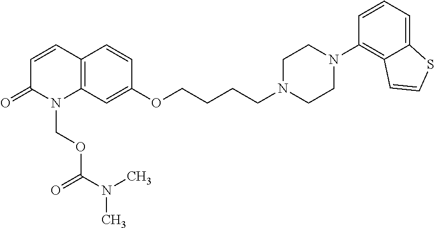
C12=C(C=C(OCCCCN3CCN(C4=C5C(=CC=C4)SC=C5)CC3)C=C1)N(COC(=O)N(C)C)C(=O)C=C2
